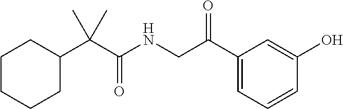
C1CC(C(C(NCC(C2=CC=CC(O)=C2)=O)=O)(C)C)CCC1
